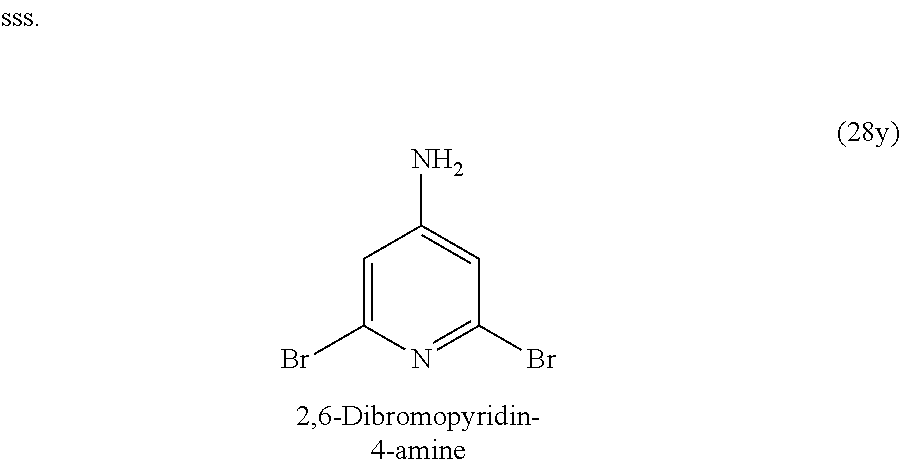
C1(Br)=NC(Br)=CC(N)=C1
